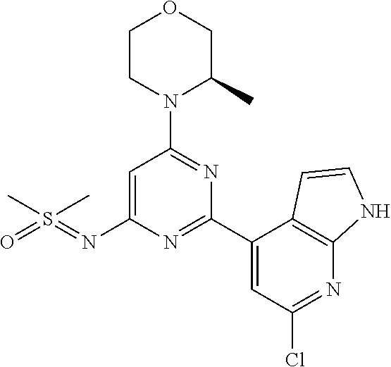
CS(C)(=NC1=CC(N2C(C)COCC2)=NC(C2=CC(Cl)=NC3=C2C=CN3)=N1)=O
